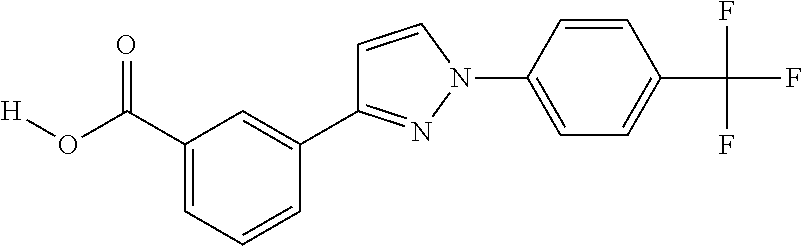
C1=CC(N2N=C(C3=CC(C(O[H])=O)=CC=C3)C=C2)=CC=C1C(F)(F)F
